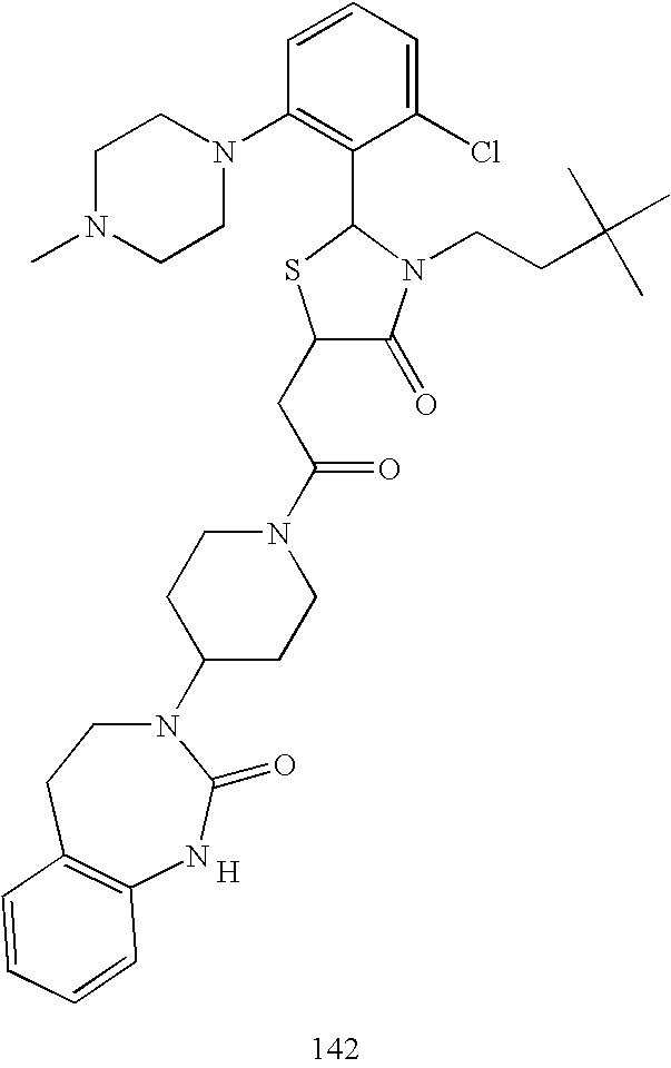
C1(CC(N2CCC(N3CCC4=C(NC3=O)C=CC=C4)CC2)=O)C(=O)N(CCC(C)(C)C)C(C2=C(N3CCN(C)CC3)C=CC=C2Cl)S1.[H]
